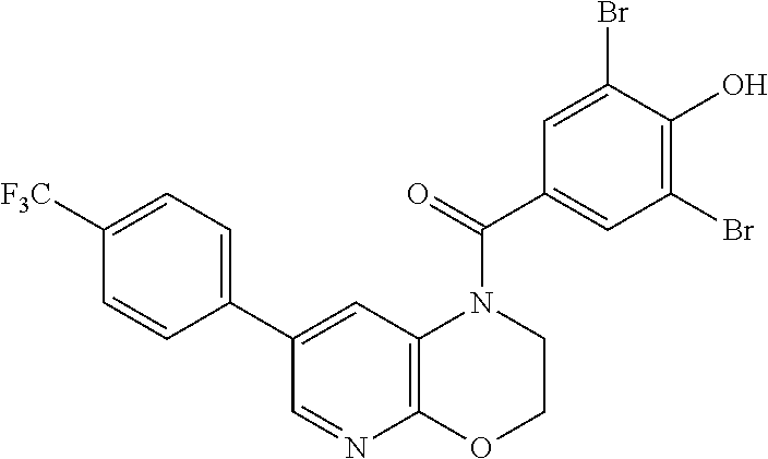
C1(C2=CC=C([F3C])C=C2)=CC2=C(N=C1)OCCN2C(C1=CC(Br)=C(O)C(Br)=C1)=O
